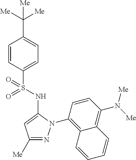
C1=CC(S(=O)(NC2=CC([Me])=NN2C2=C3C(=C(N([Me])[Me])C=C2)C=CC=C3)=O)=CC=C1C([Me])([Me])[Me]
